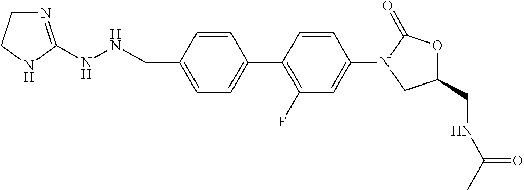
C(C1=CC=C(C2=C(F)C=C(N3CC(CNC(C)=O)OC3=O)C=C2)C=C1)NNC1=NCCN1
